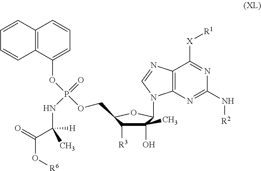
C12=C(N=C(N[R2])N=C1[X][R1])N(C1C(O)(C)C([R3])C(COP(OC3=CC=CC4=C3C=CC=C4)(=O)NC([H])(C)C(=O)O[R6])O1)C=N2
